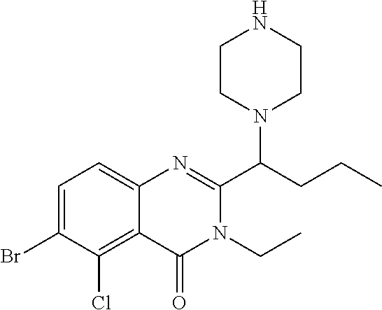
C1CN(C(CCC)C2=NC3=CC=C(Br)C(Cl)=C3C(=O)N2CC)CCN1
